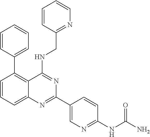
C1=CC(C2=C3C(=CC=C2)N=C(C2=CN=C(NC(N)=O)C=C2)N=C3NCC2=NC=CC=C2)=CC=C1
